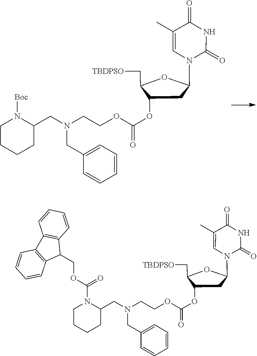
C(C1=CC=CC=C1)N(CCOC(=O)OC1C(C[TBDPSO])OC(N2C(=O)NC(=O)C(C)=C2)C1)CC1N([Boc])CCCC1.C(C1=CC=CC=C1)N(CCOC(=O)OC1C(C[TBDPSO])OC(N2C(=O)NC(=O)C(C)=C2)C1)CC1N(C(OCC2C3=C(C4=C2C=CC=C4)C=CC=C3)=O)CCCC1
